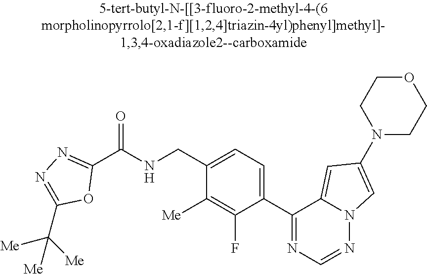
C1(CNC(C2=NN=C(C([Me])([Me])[Me])O2)=O)=CC=C(C2=NC=NN3C2=CC(N2CCOCC2)=C3)C(F)=C1[Me]
